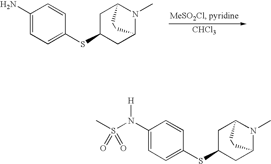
[CHCl3].C1C(SC2=CC=C(N)C=C2)CC2N(C)C1CC2.C1C(SC2=CC=C(N([H])S(C)(=O)=O)C=C2)CC2N(C)C1CC2
